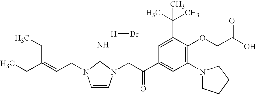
[H]Br.CCC(=CCN1C=CN(CC(=O)C2=CC(N3CCCC3)=C(OCC(O)=O)C(C(C)(C)C)=C2)C1=N)CC
